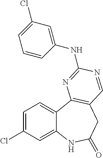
C1=C(Cl)C=C2C(=C1)C1=C(CC(=O)N2)C=NC(NC2=CC(Cl)=CC=C2)=N1
